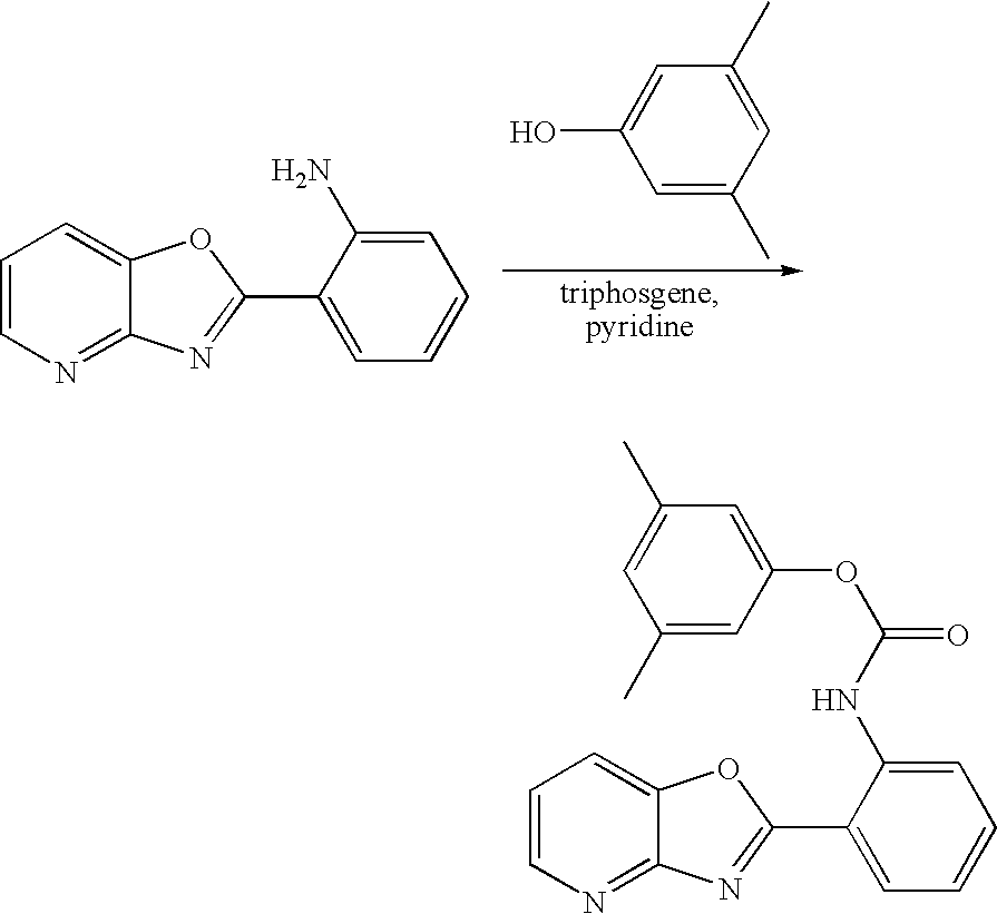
C1=CN=C2C(=C1)OC(C1=CC=CC=C1NC(=O)OC1=CC(C)=CC(C)=C1)=N2.C1=CN=C2C(=C1)OC(C1=CC=CC=C1N)=N2.C1=C(C)C=C(C)C=C1O
